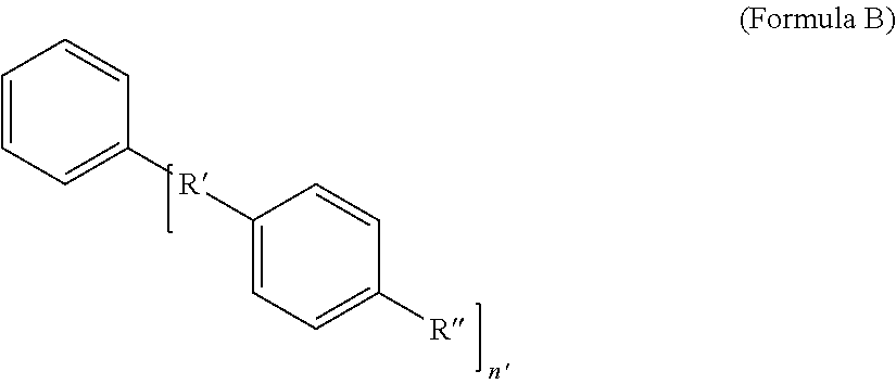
C1=CC=C([R]C2=CC=C([R])C=C2)C=C1
